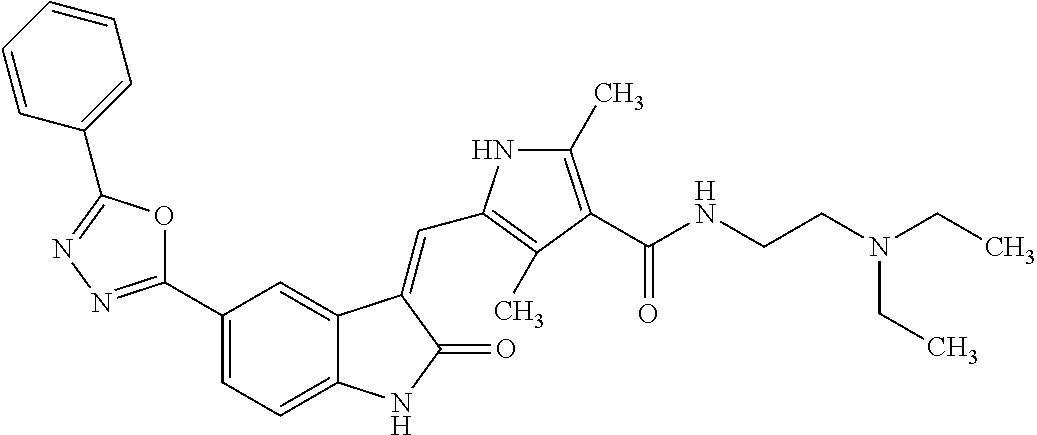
O1C(C2=CC=C3C(=C2)C(=CC2=C(C)C(C(NCCN(CC)CC)=O)=C(C)N2)C(=O)N3)=NN=C1C1=CC=CC=C1
